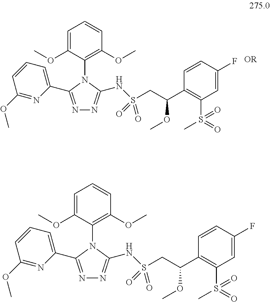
[OR].N1=C(C2=CC=CC(OC)=N2)N(C2=C(OC)C=CC=C2OC)C(NS(CC(C2=C(S(C)(=O)=O)C=C(F)C=C2)OC)(=O)=O)=N1.N1=C(C2=CC=CC(OC)=N2)N(C2=C(OC)C=CC=C2OC)C(NS(CC(C2=C(S(C)(=O)=O)C=C(F)C=C2)OC)(=O)=O)=N1
